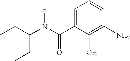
C1(N)=C(O)C(C(N([H])C(CC)CC)=O)=CC=C1
